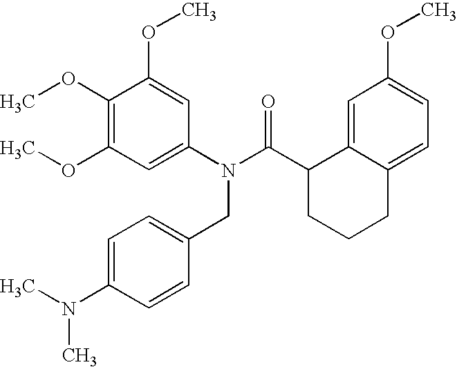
C1(N(C(C2CCCC3=CC=C(OC)C=C23)=O)CC2=CC=C(N(C)C)C=C2)=CC(OC)=C(OC)C(OC)=C1
